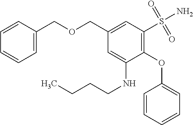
C1(OC2=CC=CC=C2)=C(S(N)(=O)=O)C=C(COCC2=CC=CC=C2)C=C1NCCCC
